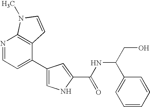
N1=CC=C(C2=CNC(C(NC(CO)C3=CC=CC=C3)=O)=C2)C2=C1N(C)C=C2
